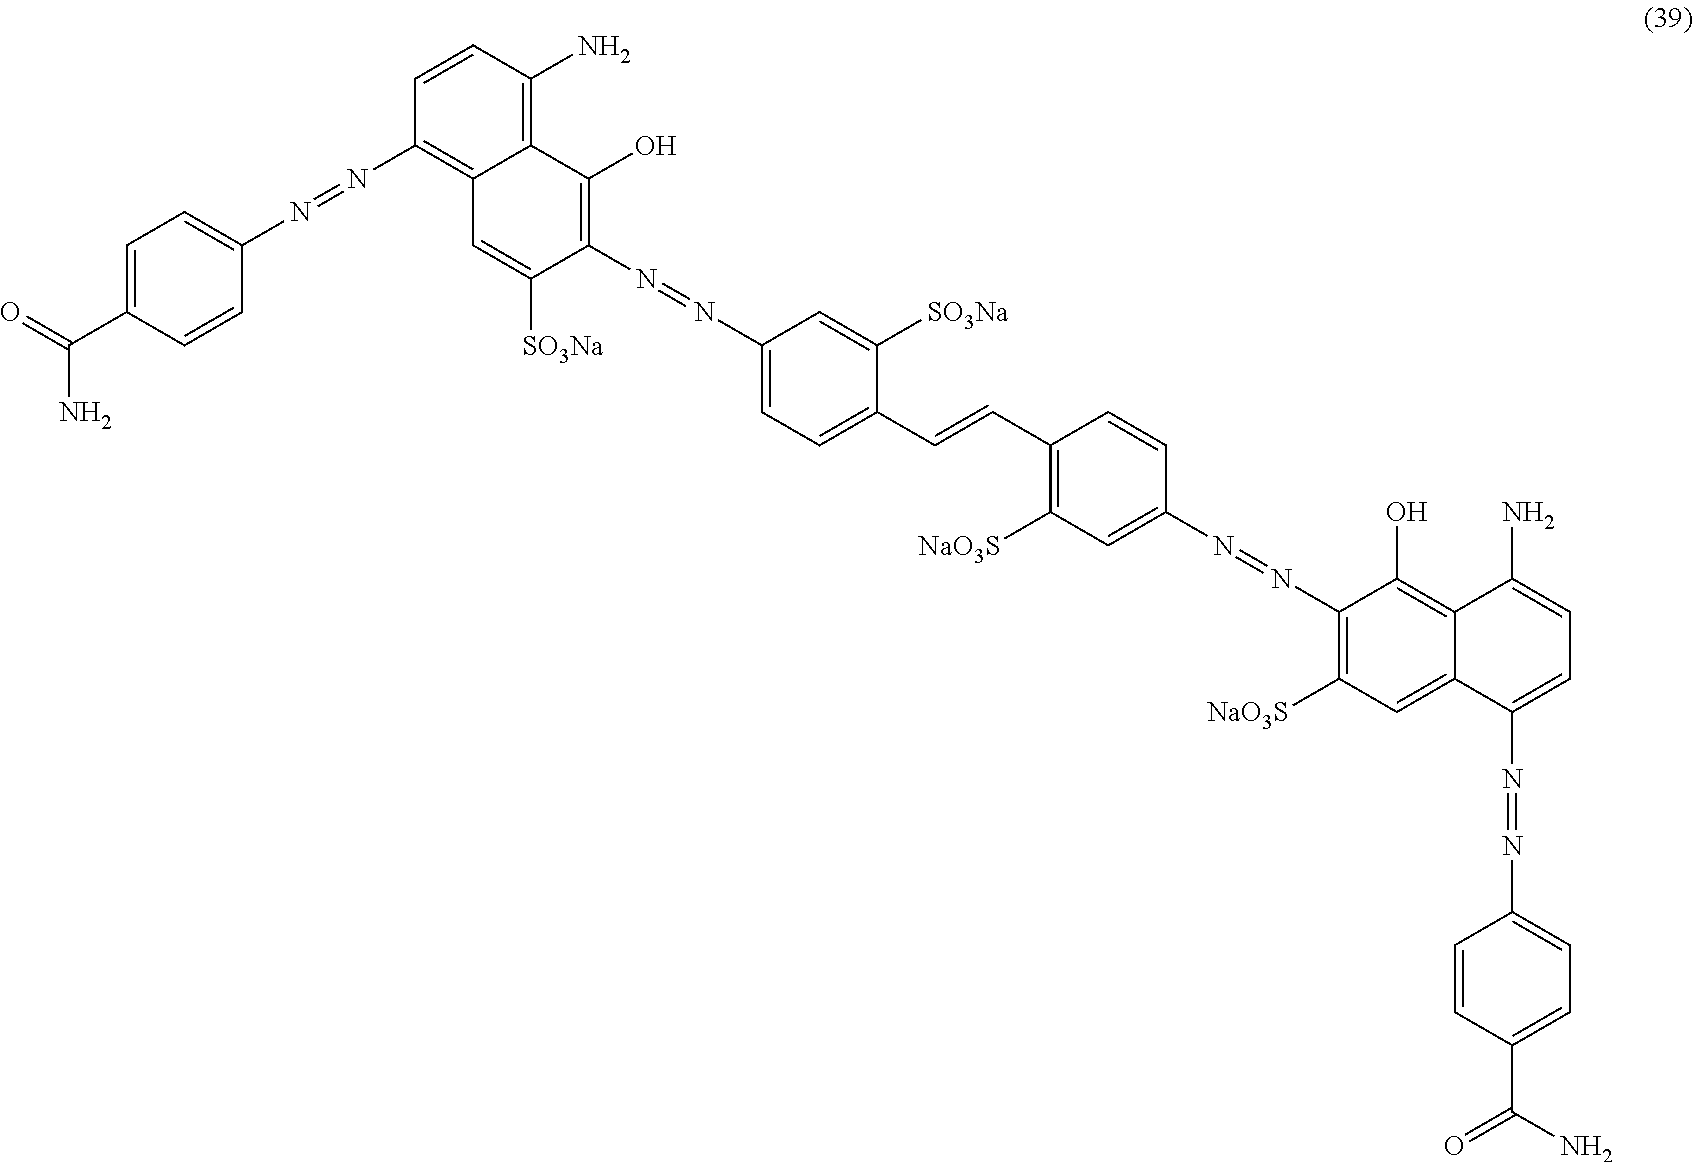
C1=C(C(=O)N)C=CC(N=NC2=C3C(=C(N)C=C2)C(O)=C(N=NC2=CC=C(C=CC4=C([NaO3S])C=C(N=NC5=C([NaO3S])C=C6C(=C5O)C(N)=CC=C6N=NC5=CC=C(C(N)=O)C=C5)C=C4)C([SO3Na])=C2)C([SO3Na])=C3)=C1
